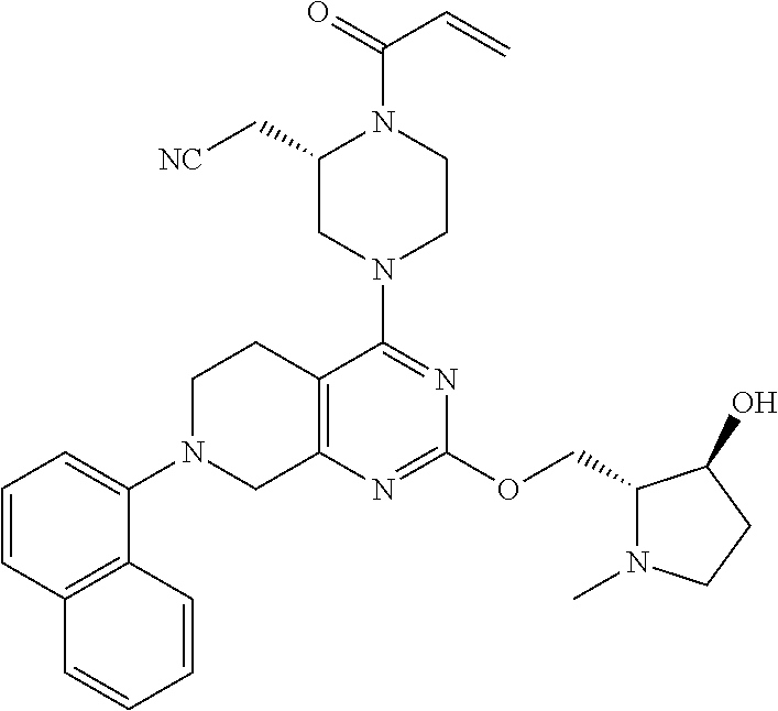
C1=CC2=C(C(N3CC4=C(CC3)C(N3CCN(C(=O)C=C)C(C[NC])C3)=NC(OCC3N(C)CCC3O)=N4)=C1)C=CC=C2
